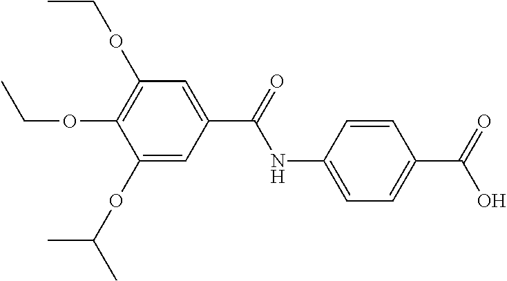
C1=C(NC(=O)C2=CC(OCC)=C(OCC)C(OC(C)C)=C2)C=CC(C(=O)O)=C1
